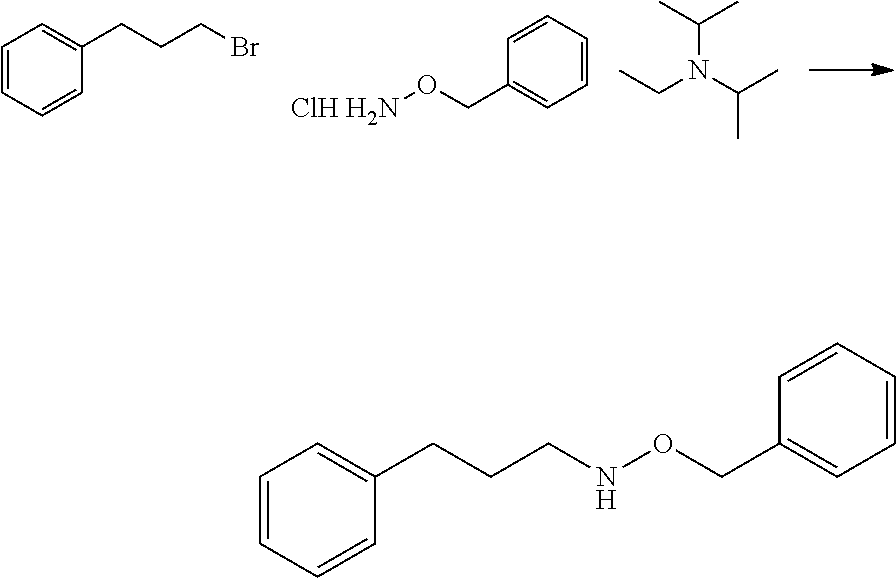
C1=CC=CC(CCCBr)=C1.[ClH H2N]OCC1=CC=CC=C1.C(N(C(C)C)CC)(C)C.N(OCC1=CC=CC=C1)CCCC1=CC=CC=C1
